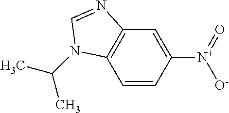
C1=CC([N+](=O)[O-])=CC2=C1N(C(C)C)C=N2
